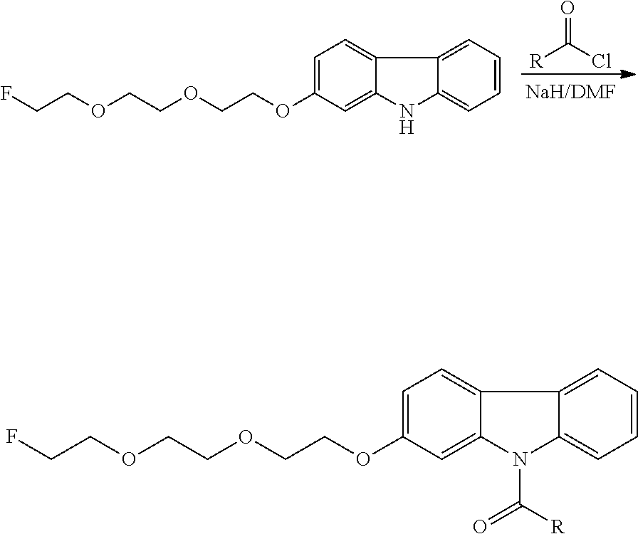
O=C(Cl)[R].C1=C(OCCOCCOCCF)C=C2C(=C1)C1=CC=CC=C1N2.C1=C(OCCOCCOCCF)C=C2C(=C1)C1=CC=CC=C1N2C([R])=O
